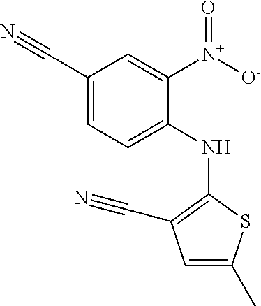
C1(C#N)=CC=C(NC2=C(C#N)C=C(C)S2)C([N+]([O-])=O)=C1
